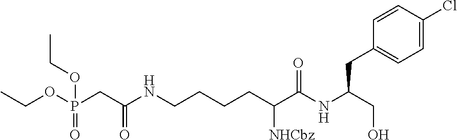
CCOP(CC(NCCCCC(C(NC(CO)CC1=CC=C(Cl)C=C1)=O)[NHCbz])=O)(=O)OCC
